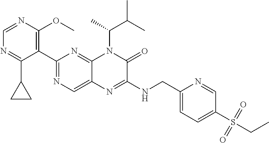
C1(C2=NC=C3C(=N2)N(C(C)C(C)C)C(=O)C(NCC2=CC=C(S(=O)(=O)CC)C=N2)=N3)=C(OC)N=CN=C1C1CC1
